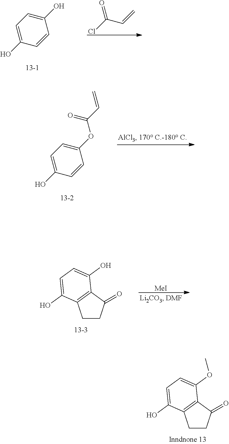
C1CC(=O)C2=C1C(O)=CC=C2OC.ClC(C=C)=O.C1=C(O)C=CC(O)=C1.C1=C(O)C=CC(OC(C=C)=O)=C1.C1CC(=O)C2=C1C(O)=CC=C2O.[MeI]
